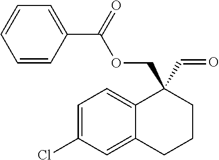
C1=CC=CC(C(=O)OCC2(C=O)C3=CC=C(Cl)C=C3CCC2)=C1
